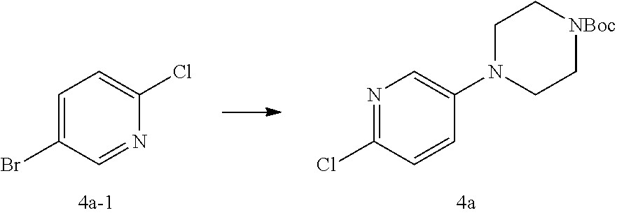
C1=C(Br)C=NC(Cl)=C1.N1=C(Cl)C=CC(N2CC[NBoc]CC2)=C1
